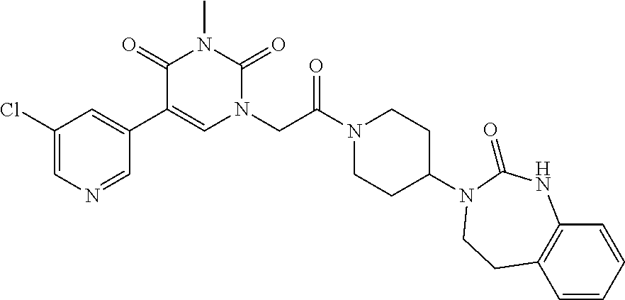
C1(Cl)=CN=CC(C2=CN(CC(N3CCC(N4C(=O)NC5=C(C=CC=C5)CC4)CC3)=O)C(=O)N(C)C2=O)=C1
